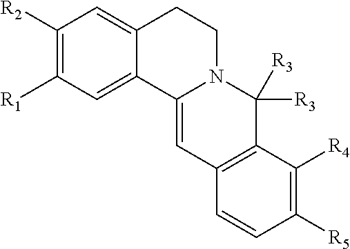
C12=CC([R1])=C([R2])C=C1CCN1C2=CC2=C(C1([R3])[R3])C([R4])=C([R5])C=C2
